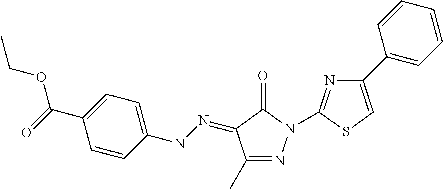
C1(C)=NN(C2=NC(C3=CC=CC=C3)=CS2)C(=O)C1=NNC1=CC=C(C(OCC)=O)C=C1
